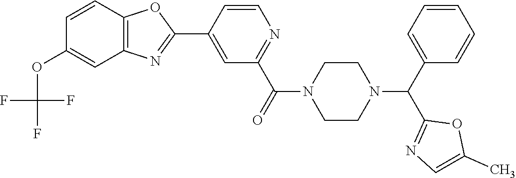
C1=C(C2=NC3=C(O2)C=CC(OC(F)(F)F)=C3)C=CN=C1C(=O)N1CCN(C(C2=CC=CC=C2)C2=NC=C(C)O2)CC1
